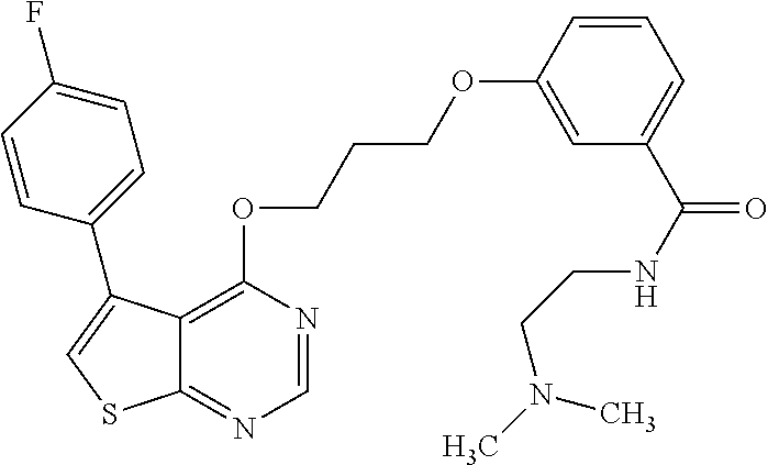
C12=C(OCCCOC3=CC(C(NCCN(C)C)=O)=CC=C3)N=CN=C1SC=C2C1=CC=C(F)C=C1
